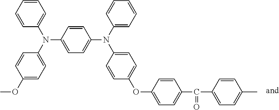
C1=CC(N(C2=CC=CC=C2)C2=CC=C(OC)C=C2)=CC=C1N(C1=CC=CC=C1)C1=CC=C(OC2=CC=C(C(C3=CC=C(C)C=C3)=O)C=C2)C=C1
